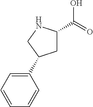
C1C(C(=O)O)NCC1C1=CC=CC=C1
